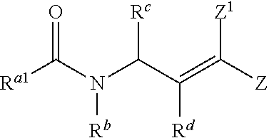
[Ra1]C(N(C(C(=C([Z])[Z1])[Rd])[Rc])[Rb])=O
